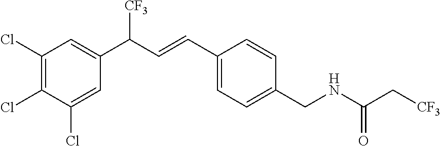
C1(Cl)=CC(C(C=CC2=CC=C(CNC(C[CF3])=O)C=C2)[CF3])=CC(Cl)=C1Cl
